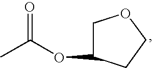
CC(OC1COCC1)=O
